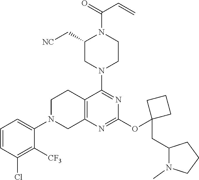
C1=CC(Cl)=C([CF3])C(N2CC3=C(CC2)C(N2CCN(C(=O)C=C)C(C[NC])C2)=NC(OC2(CC4N(C)CCC4)CCC2)=N3)=C1
